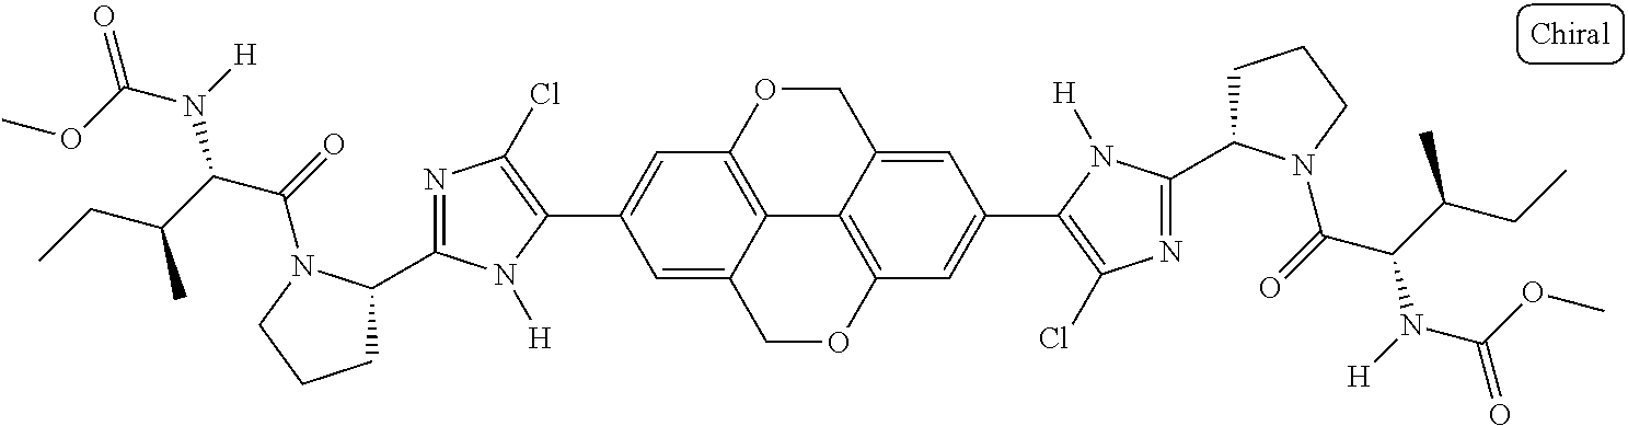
C12=C3OCC4=CC(C5=C(Cl)N=C(C6CCCN6C(=O)C(C(CC)C)N([H])C(OC)=O)N5[H])=CC(=C14)OCC2=CC(C1=C(Cl)N=C(C2CCCN2C(=O)C(C(CC)C)N([H])C(OC)=O)N1[H])=C3
